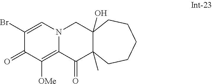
N12C(=C([OMe])C(=O)C(Br)=C1)C(=O)C1(C)C(O)(C2)CCCCC1
